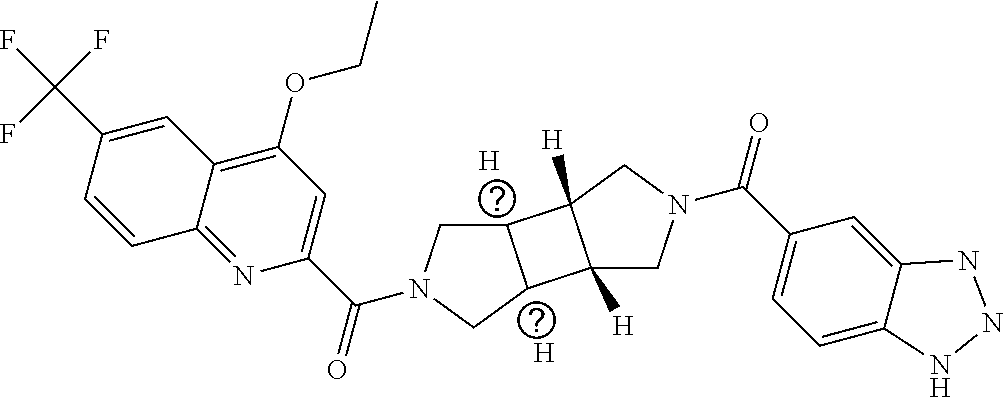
[H].[H].C12CN(C(C3=CC(OCC)=C4C(=N3)C=CC(C(F)(F)F)=C4)=O)CC1C1([H])C2([H])CN(C(C2=CC=C3C(=C2)NNN3)=O)C1
